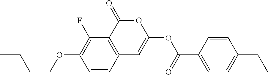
C1=CC2=C(C(F)=C1OCCCC)C(=O)OC(OC(C1=CC=C(CC)C=C1)=O)=C2
